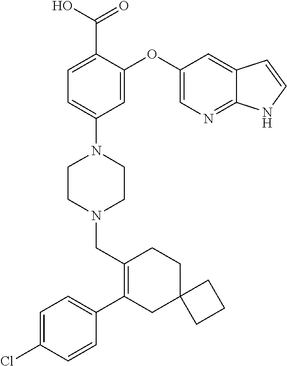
C1(C(O)=O)=CC=C(N2CCN(CC3=C(C4=CC=C(Cl)C=C4)CC4(CC3)CCC4)CC2)C=C1OC1=CN=C2C(=C1)C=CN2
